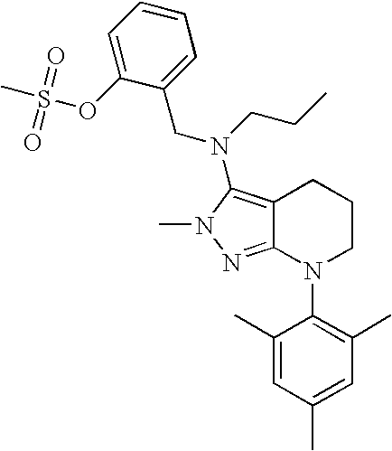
C12=C(N(CCC)CC3=CC=CC=C3OS(C)(=O)=O)N(C)N=C1N(C1=C(C)C=C(C)C=C1C)CCC2
